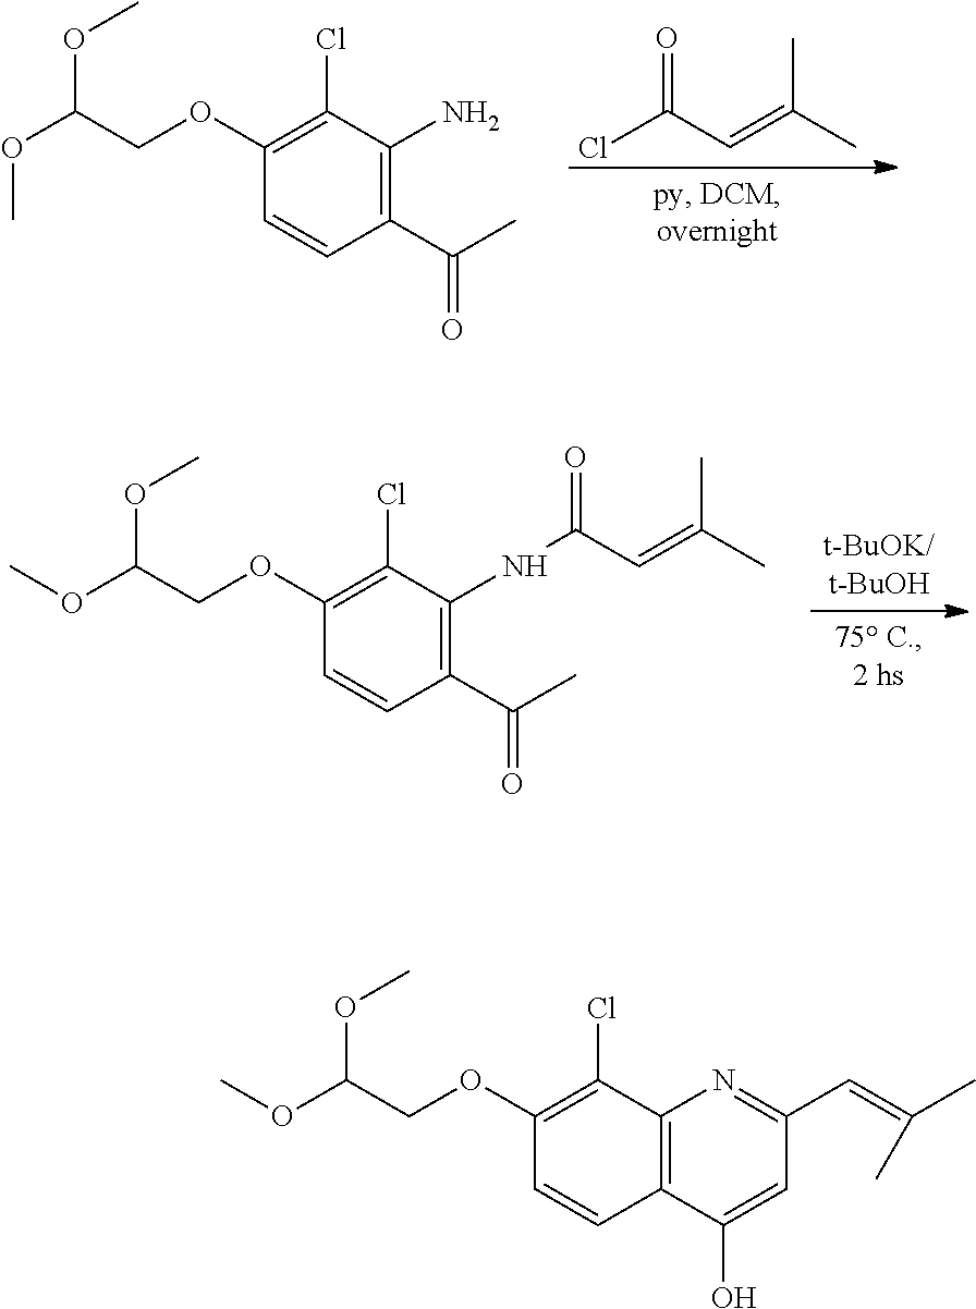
C1(Cl)=C(OCC(OC)OC)C=CC(C(C)=O)=C1N.ClC(C=C(C)C)=O.C1(Cl)=C(OCC(OC)OC)C=CC(C(C)=O)=C1NC(C=C(C)C)=O.C1(Cl)=C(OCC(OC)OC)C=CC2=C1N=C(C=C(C)C)C=C2O
